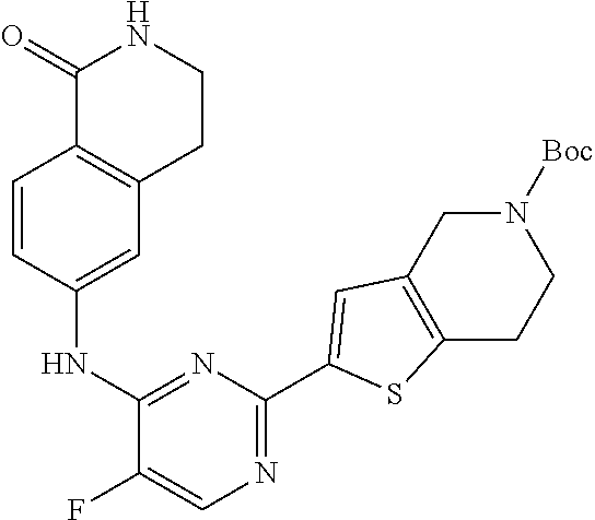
C1(=O)C2=C(CCN1)C=C(NC1=NC(C3=CC4=C(S3)CCN([Boc])C4)=NC=C1F)C=C2
